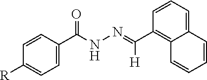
C12=CC=CC(C(=NNC(C3=CC=C([R])C=C3)=O)[H])=C1C=CC=C2
